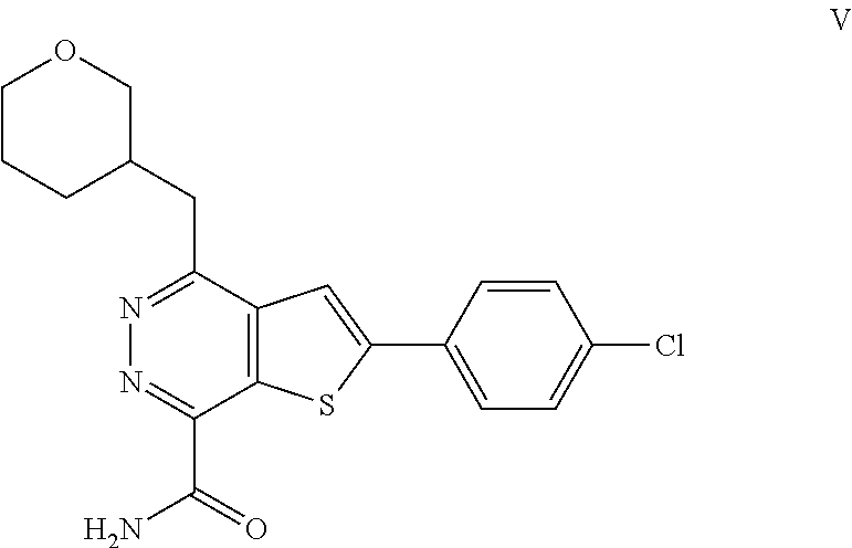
C12=C(C(CC3COCCC3)=NN=C1C(=O)N)C=C(C1=CC=C(Cl)C=C1)S2
